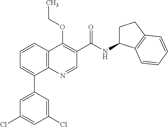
C1=CC2=C(C(C3=CC(Cl)=CC(Cl)=C3)=C1)N=CC(C(NC1CCC3=C1C=CC=C3)=O)=C2OCC
